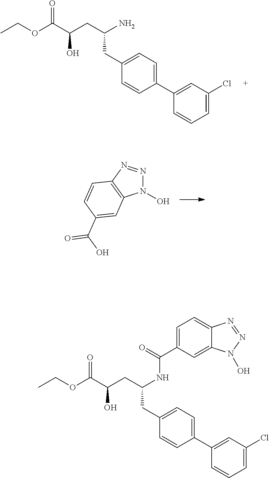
CCOC(C(CC(N)CC1=CC=C(C2=CC(Cl)=CC=C2)C=C1)O)=O.N1=NC2=C(N1O)C=C(C(O)=O)C=C2.CCOC(C(CC(NC(C1=CC=C2C(=C1)N(O)N=N2)=O)CC1=CC=C(C2=CC(Cl)=CC=C2)C=C1)O)=O
